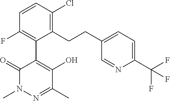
CC1=NN(C)C(=O)C(C2=C(F)C=CC(Cl)=C2CCC2=CC=C(C(F)(F)F)N=C2)=C1O
